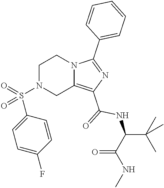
C1N(S(C2=CC=C(F)C=C2)(=O)=O)CC2=C(C(=O)NC(C(NC)=O)C(C)(C)C)N=C(C3=CC=CC=C3)N2C1
